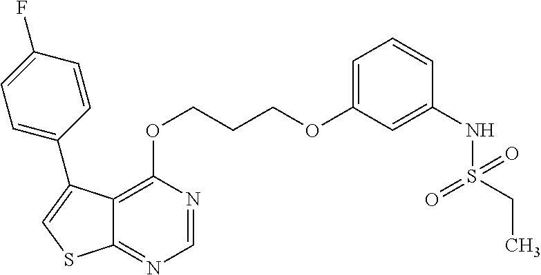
C12=C(OCCCOC3=CC=CC(NS(CC)(=O)=O)=C3)N=CN=C1SC=C2C1=CC=C(F)C=C1
